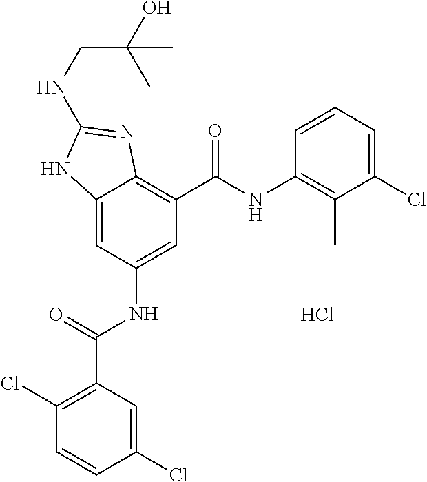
C12=CC(NC(C3=C(Cl)C=CC(Cl)=C3)=O)=CC(C(NC3=C(C)C(Cl)=CC=C3)=O)=C1N=C(NCC(O)(C)C)N2.Cl
